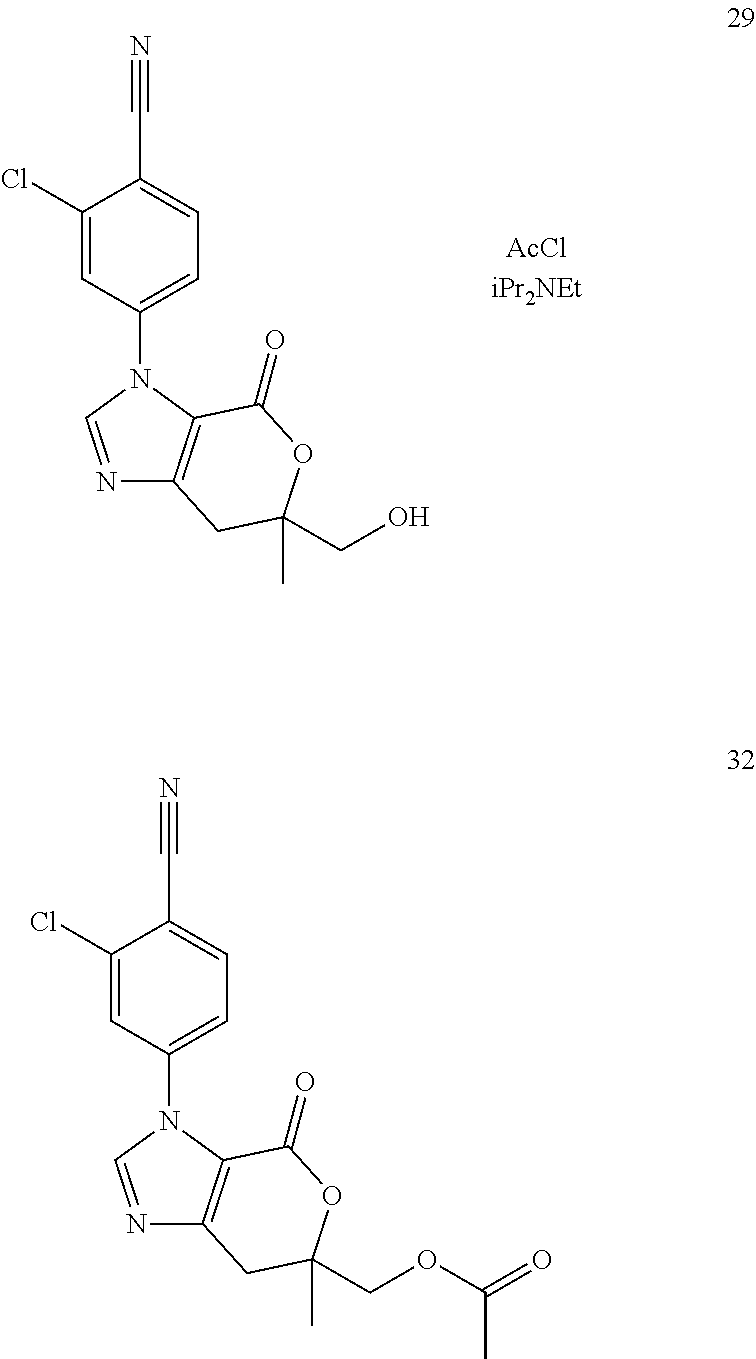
C1(Cl)=CC(N2C3=C(N=C2)CC(COC(C)=O)(C)OC3=O)=CC=C1C#N.C1(Cl)=CC(N2C3=C(N=C2)CC(CO)(C)OC3=O)=CC=C1C#N
